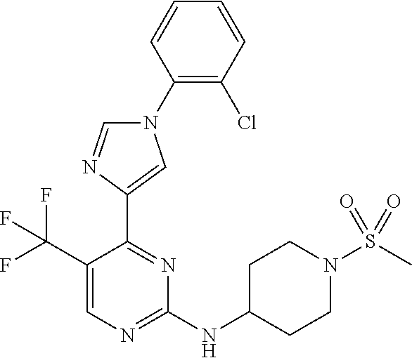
C1(N2C=NC(C3=NC(NC4CCN(S(C)(=O)=O)CC4)=NC=C3C(F)(F)F)=C2)=C(Cl)C=CC=C1
